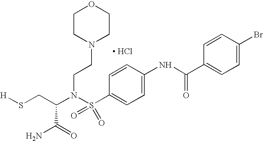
N(C(CS[H])C(=O)N)(S(=O)(=O)C1=CC=C(NC(C2=CC=C(Br)C=C2)=O)C=C1)CCN1CCOCC1.[ HCl]
